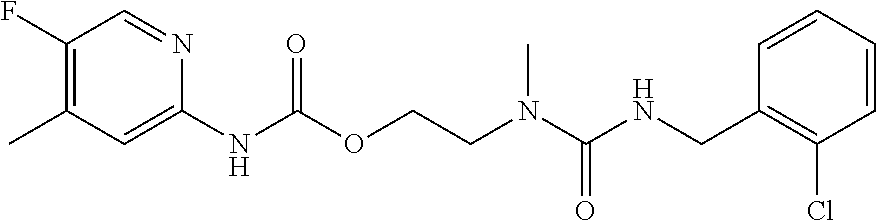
C1=CC(CNC(N(CCOC(NC2=CC(C)=C(F)C=N2)=O)C)=O)=C(Cl)C=C1
